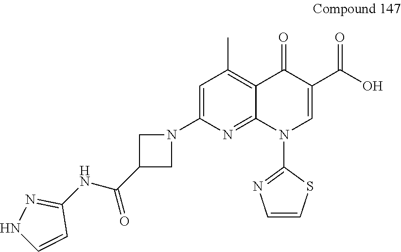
C1=C(N2CC(C(NC3=NNC=C3)=O)C2)N=C2C(=C1C)C(=O)C(C(O)=O)=CN2C1=NC=CS1
